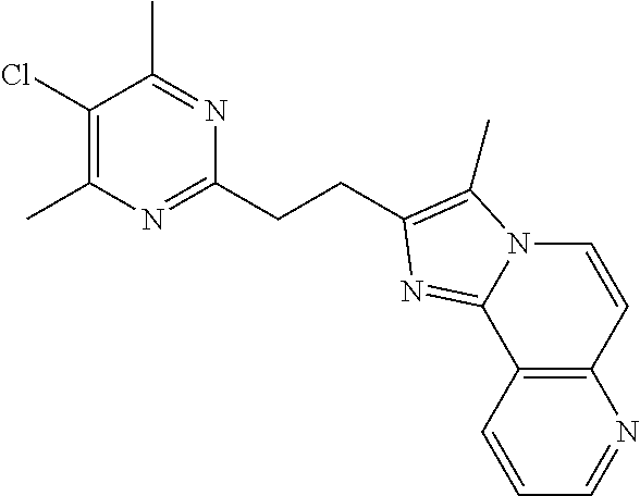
C1(C)=C(Cl)C(C)=NC(CCC2=C(C)N3C=CC4=C(C=CC=N4)C3=N2)=N1
